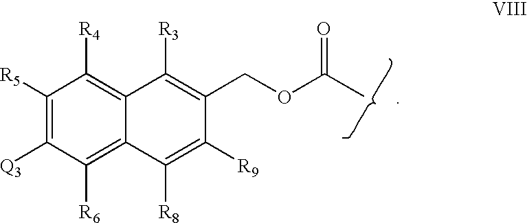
C12=C([R4])C([R5])=C([Q3])C([R6])=C1C([R8])=C([R9])C(COC(C)=O)=C2[R3]
